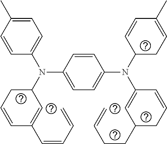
C1=CC(N(C2CC=CC(C=CC=C)=C2)C2=CC=C(C)C=C2)=CC=C1N(C1CC=C(C)C=C1)C1=CC(CCC=C)CC=C1
